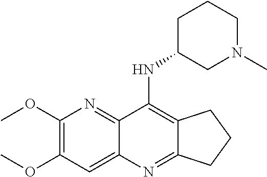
COC1=C(OC)C=C2C(=N1)C(NC1CN(C)CCC1)=C1C(=N2)CCC1
